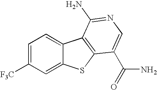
C12=CC=C([F3C])C=C1SC1=C2C(N)=NC=C1C(=O)N
